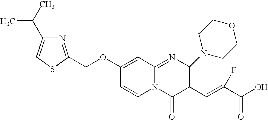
N1=C(COC2=CC3=NC(N4CCOCC4)=C(C=C(C(O)=O)F)C(=O)N3C=C2)SC=C1C(C)C
